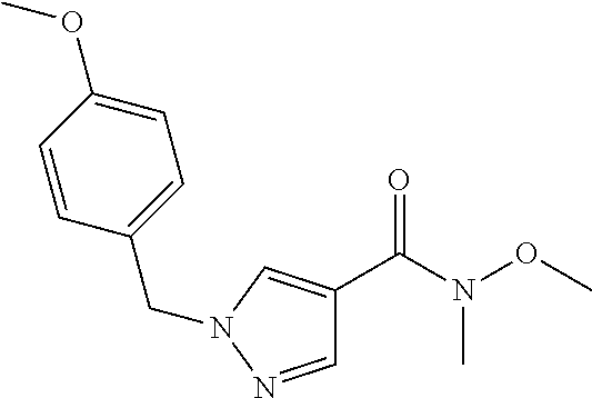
C1=C(OC)C=CC(CN2N=CC(C(=O)N(OC)C)=C2)=C1
